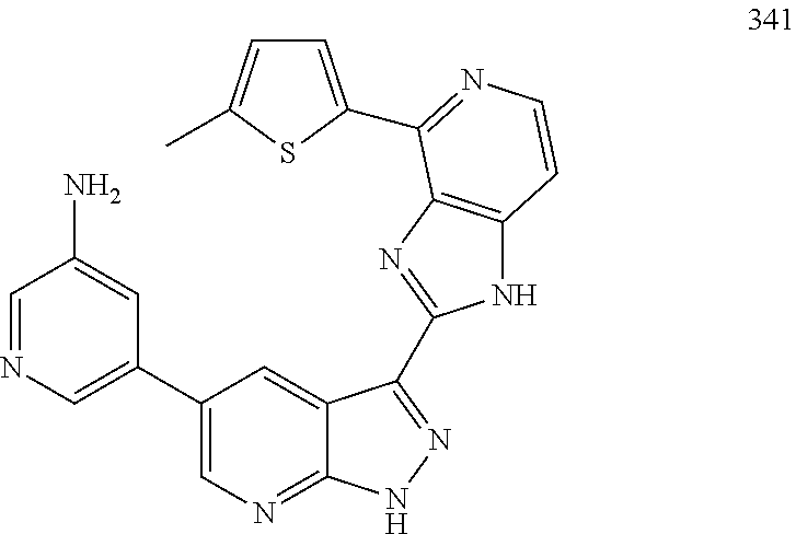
C1=C(C2=NC=CC3=C2N=C(C2=NNC4=NC=C(C5=CN=CC(N)=C5)C=C42)N3)SC(C)=C1
